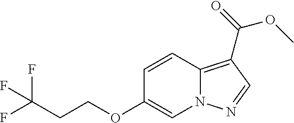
FC(CCOC1=CN2C(=C(C(=O)OC)C=N2)C=C1)(F)F
